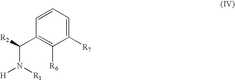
C1=CC(C([R2])N([R1])[H])=C([R6])C([R7])=C1
